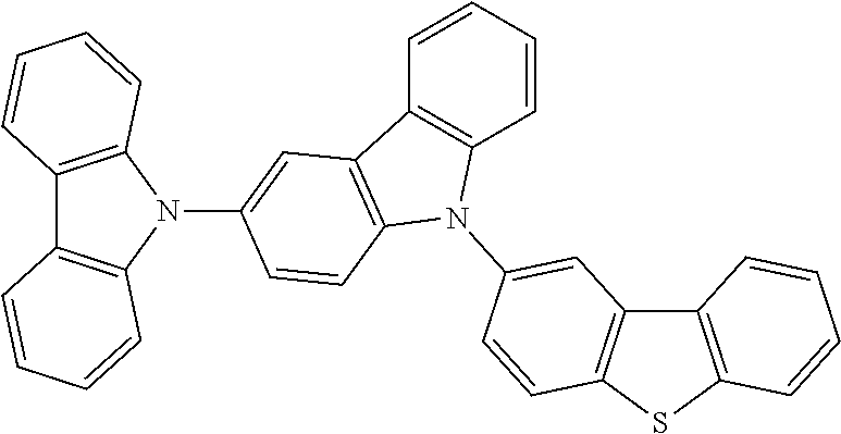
C1=CC=CC2=C1N(C1=CC3=C(SC4=C3C=CC=C4)C=C1)C1=C2C=C(N2C3=C(C4=C2C=CC=C4)C=CC=C3)C=C1
